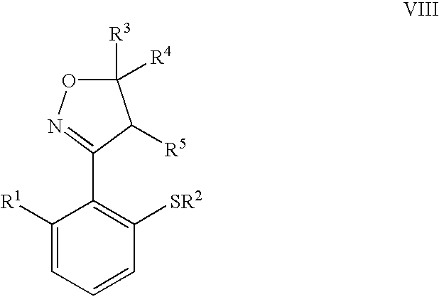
C1([R1])=CC=CC([SR2])=C1C1=NOC([R4])([R3])C1[R5]
